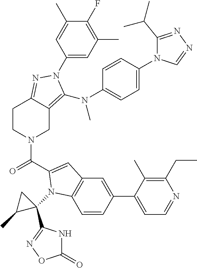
C1(N2N=C3CCN(C(C4=CC5=C(C=CC(C6=CC=NC(CC)=C6C)=C5)N4C4(C5=NOC(=O)N5)CC4C)=O)CC3=C2N(C2=CC=C(N3C(C(C)C)=NN=C3)C=C2)C)=CC(C)=C(F)C(C)=C1
